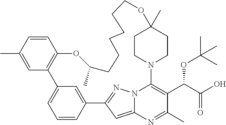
CC1=CC2=C(C=C1)OC(C)CCCCCCOC1(C)CCN(C3=C(C(C(O)=O)OC(C)(C)C)C(C)=NC4=CC(=NN43)C3=CC2=CC=C3)CC1
